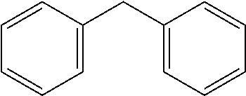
C1=CC(CC2=CC=CC=C2)=CC=C1
